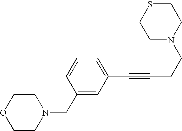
N1(CC2=CC(C#CCCN3CCSCC3)=CC=C2)CCOCC1
